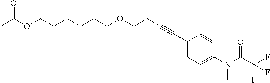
C1(C#CCCOCCCCCCOC(C)=O)=CC=C(N(C(=O)C(F)(F)F)C)C=C1
